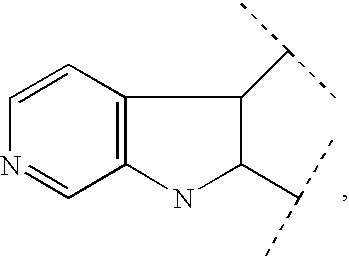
C12=C(C=CN=C1)C(C(C)C)C(C(C)C)N2
